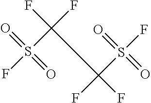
S(=O)(=O)(C(F)(F)C(F)(S(=O)(=O)F)F)F
